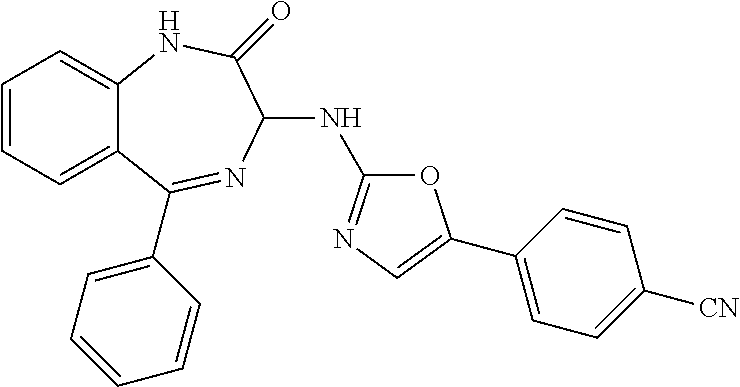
C1=CC=C2C(=C1)NC(=O)C(NC1=NC=C(C3=CC=C([CN])C=C3)O1)N=C2C1=CC=CC=C1
